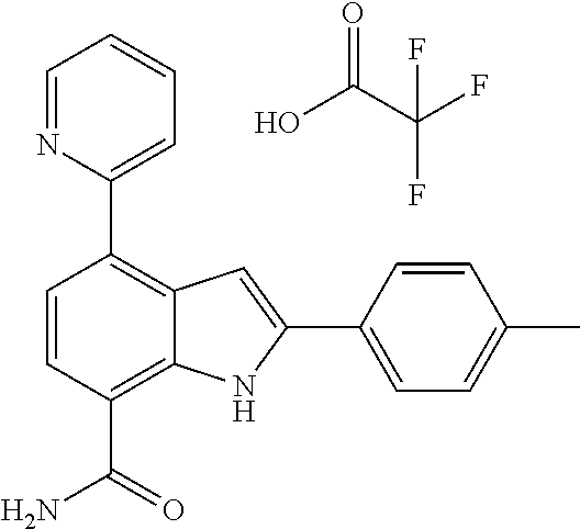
C1(C2=C3C(=C(C(N)=O)C=C2)NC(C2=CC=C(C)C=C2)=C3)=CC=CC=N1.OC(C(F)(F)F)=O
